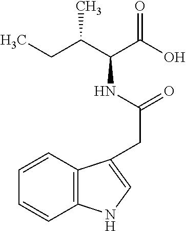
CCC(C(C(O)=O)NC(CC1=CNC2=C1C=CC=C2)=O)C
